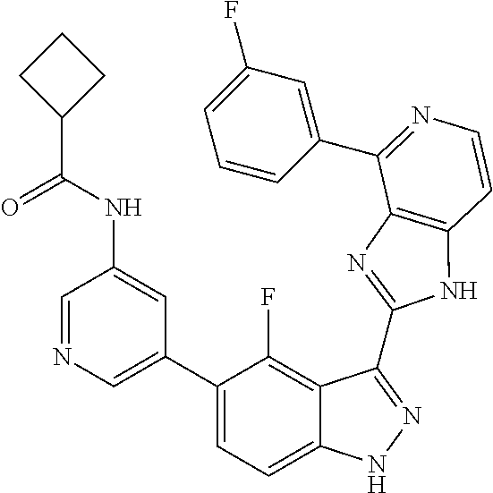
C1=C(C2=CC=C3C(=C2F)C(C2=NC4=C(N2)C=CN=C4C2=CC(F)=CC=C2)=NN3)C=C(NC(=O)C2CCC2)C=N1
